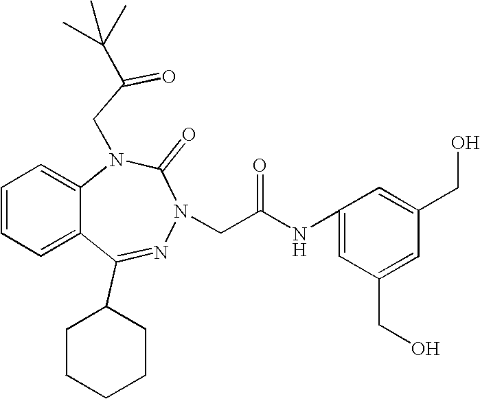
C1=CC=C2C(=C1)N(CC(=O)C(C)(C)C)C(=O)N(CC(NC1=CC(CO)=CC(CO)=C1)=O)N=C2C1CCCCC1
